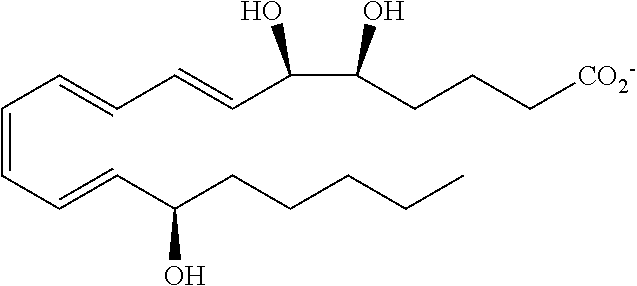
C(=CC=CC(CCCCC)O)C=CC=CC(C(CCC[CO2-])O)O
